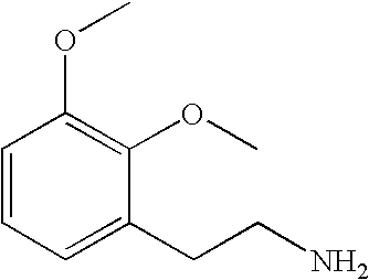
C1=CC=C(CCN)C(OC)=C1OC
